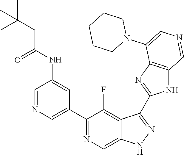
C1(C2=CN=CC(NC(=O)CC(C)(C)C)=C2)=NC=C2C(=C1F)C(C1=NC3=C(N1)C=NC=C3N1CCCCC1)=NN2
